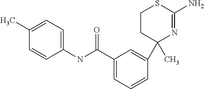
C1(NC(C2=CC=CC(C3(C)N=C(N)SCC3)=C2)=O)=CC=C(C)C=C1
